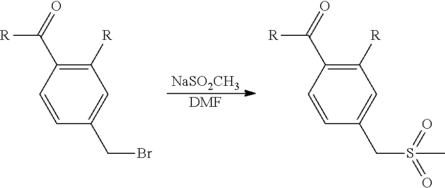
[NaSO2CH3].[DMF].C1=CC(C(=O)[R])=C([R])C=C1CBr.C1=CC(C(=O)[R])=C([R])C=C1CS(=O)(=O)C
